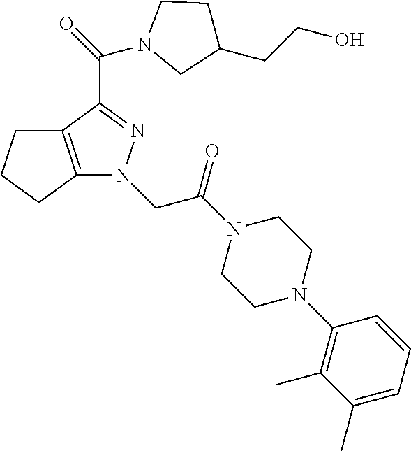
C1(C(=O)N2CC(CCO)CC2)=NN(CC(N2CCN(C3=C(C)C(C)=CC=C3)CC2)=O)C2=C1CCC2
